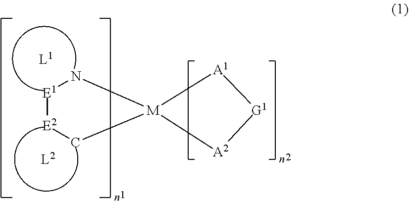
[E1]1N[M]2(C[E2]1)[A2][G1][A1]2
